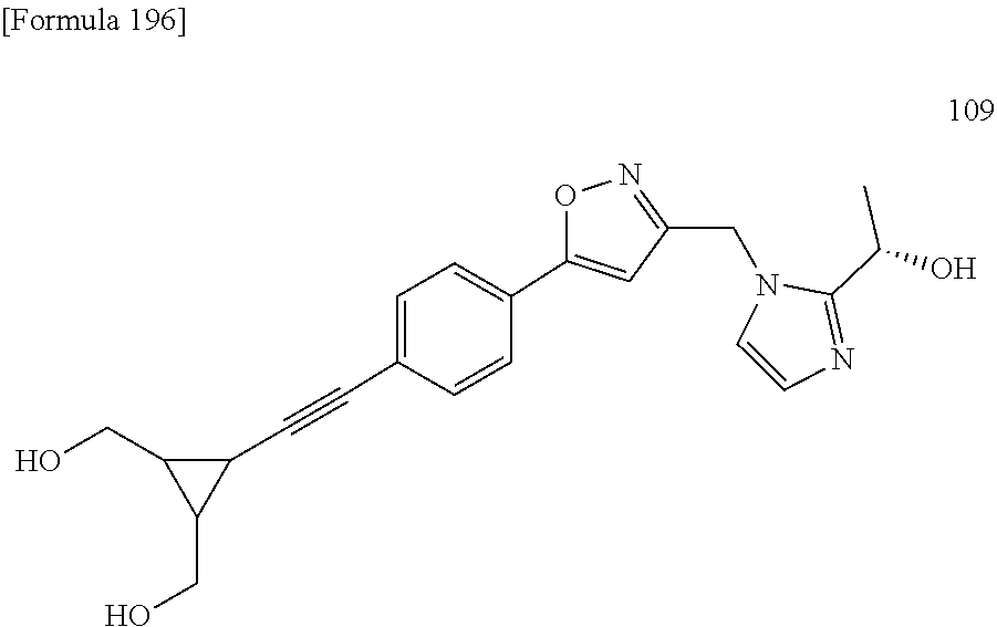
C1(C(C)O)=NC=CN1CC1=NOC(C2=CC=C(C#CC3C(CO)C3CO)C=C2)=C1
